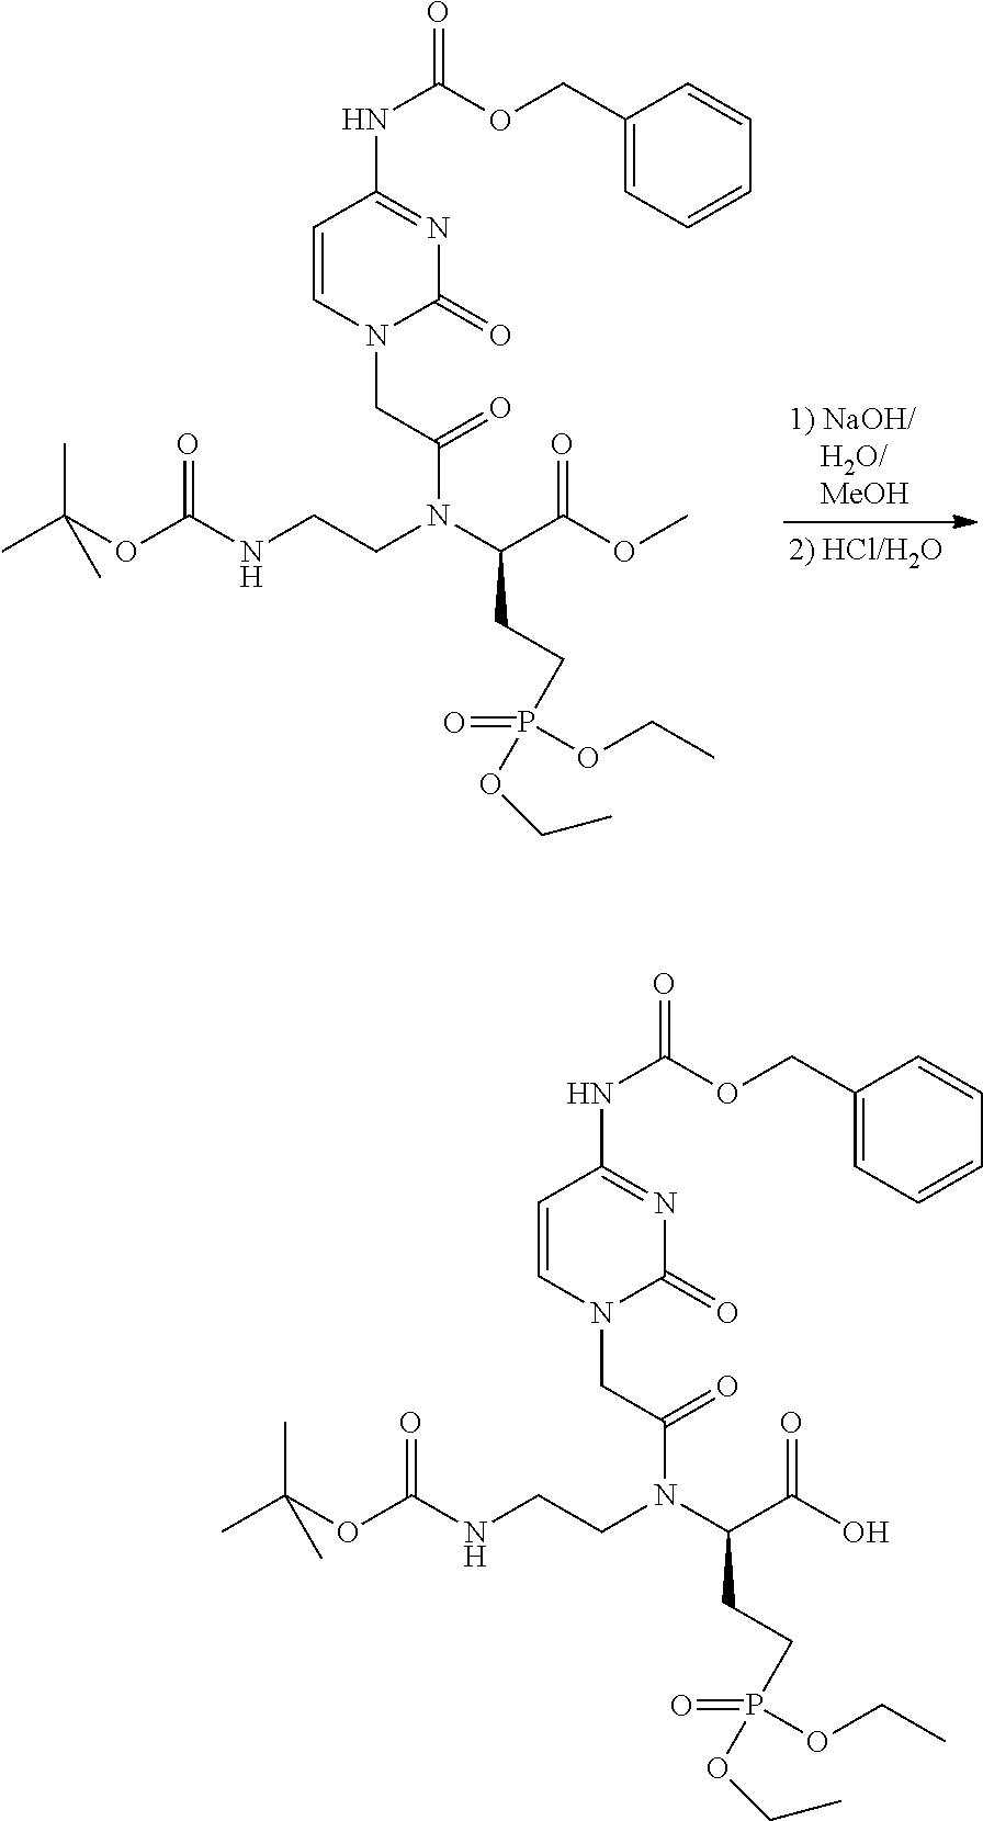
N(C(OCC1=CC=CC=C1)=O)C1=NC(=O)N(CC(=O)N(CCNC(OC(C)(C)C)=O)C(C(OC)=O)CCP(=O)(OCC)OCC)C=C1.N(C(OCC1=CC=CC=C1)=O)C1=NC(=O)N(CC(=O)N(CCNC(OC(C)(C)C)=O)C(C(O)=O)CCP(=O)(OCC)OCC)C=C1
